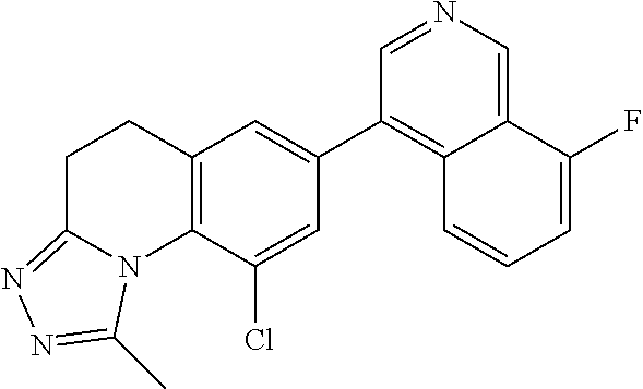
C12=CN=CC(C3=CC4=C(C(Cl)=C3)N3C(=NN=C3C)CC4)=C1C=CC=C2F
